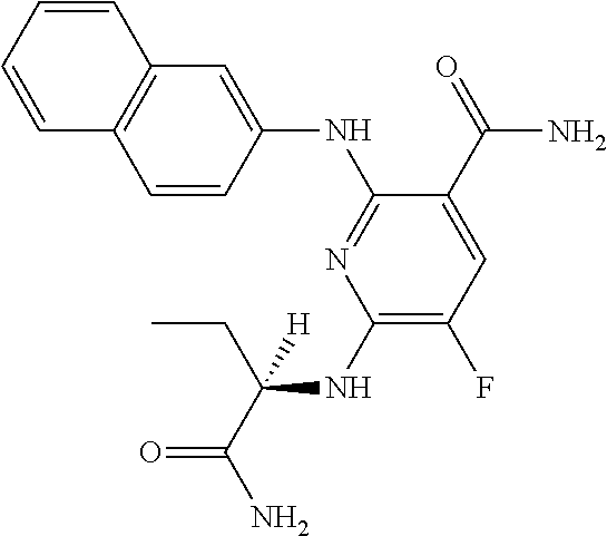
C1(NC(CC)(C(=O)N)[H])=C(F)C=C(C(=O)N)C(NC2=CC3=C(C=C2)C=CC=C3)=N1
